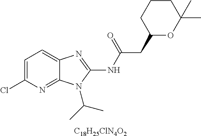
[C18H25ClN4O2].C1=C(Cl)N=C2C(=C1)N=C(NC(CC1OC(C)(C)CCC1)=O)N2C(C)C
